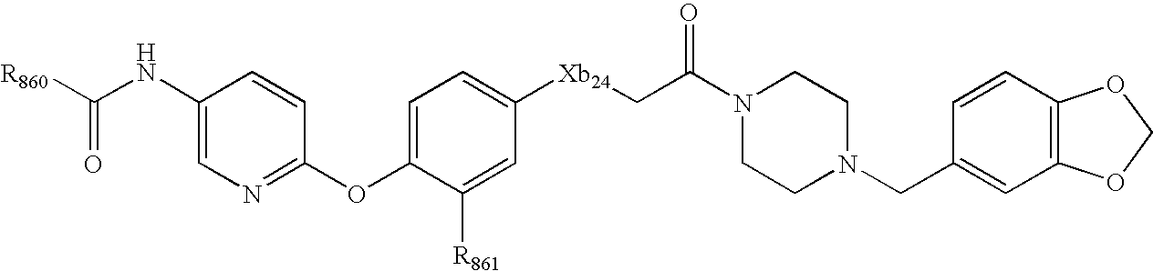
C1(OC2=CC=C([Xb24]CC(N3CCN(CC4=CC5=C(C=C4)OCO5)CC3)=O)C=C2[R861])=NC=C(NC([R860])=O)C=C1
